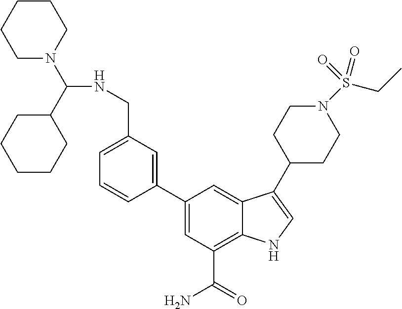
C1=C(C2=CC(CNC(N3CCCCC3)C3CCCCC3)=CC=C2)C=C2C(=C1C(=O)N)NC=C2C1CCN(S(=O)(=O)CC)CC1
